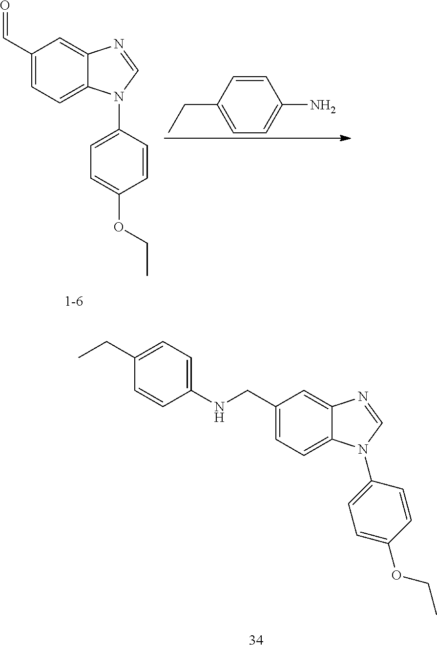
C1(C=O)=CC=C2C(=C1)N=CN2C1=CC=C(OCC)C=C1.C1=CC(CC)=CC=C1N.C1(CNC2=CC=C(CC)C=C2)=CC=C2C(=C1)N=CN2C1=CC=C(OCC)C=C1
